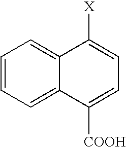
C1=CC=C2C(=C1)C([X])=CC=C2[COOH]
